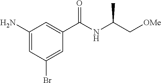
NC1=CC(Br)=CC(C(NC(C[OMe])C)=O)=C1
